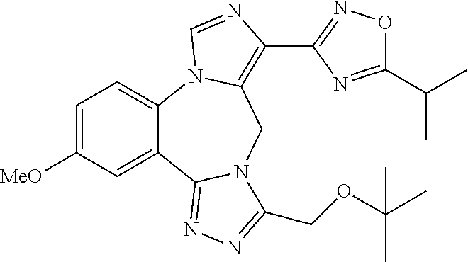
C12=CC=C([MeO])C=C1C1=NN=C(COC(C)(C)C)N1CC1=C(C3=NOC(C(C)C)=N3)N=CN21
